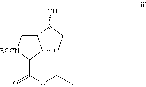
C12C[BOCN]C(C(OCC)=O)C1CCC2O
